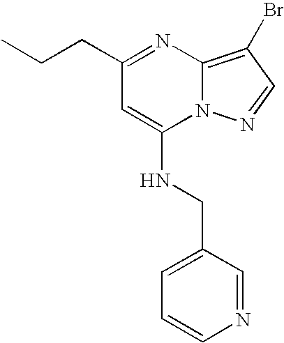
C(C1=NC2=C(Br)C=NN2C(NCC2=CC=CN=C2)=C1)CC
